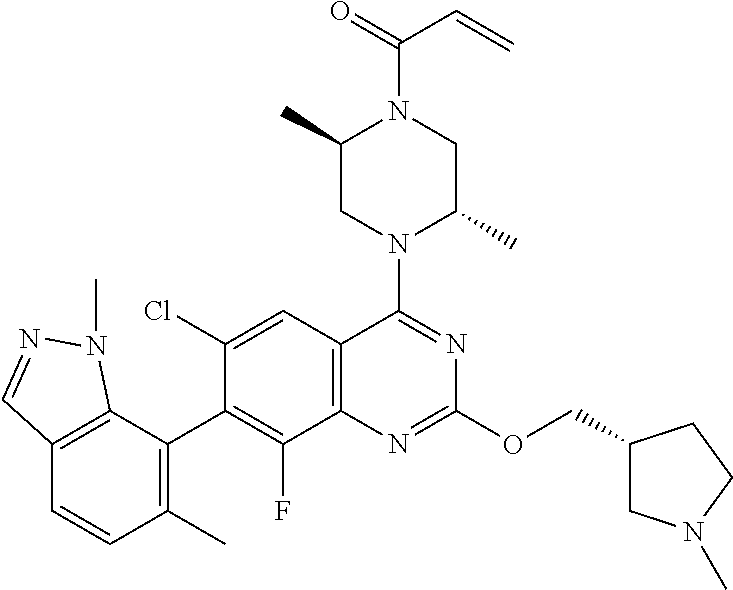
C12=C(C(C3=C(F)C4=C(C=C3Cl)C(N3C(C)CN(C(=O)C=C)C(C)C3)=NC(OCC3CN(C)CC3)=N4)=C(C)C=C1)N(C)N=C2
